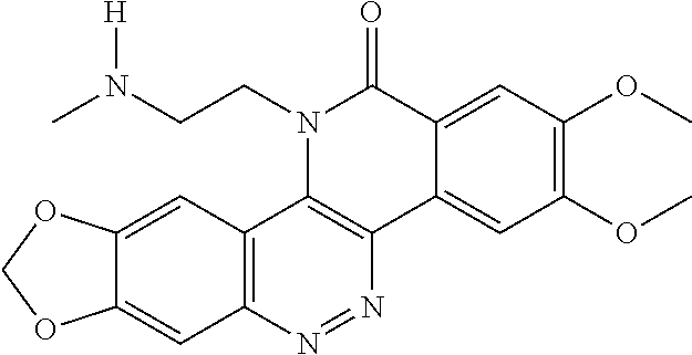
C12=C(N=NC3=C1N(CCN(C)[H])C(=O)C1=CC(OC)=C(OC)C=C31)C=C1C(=C2)OCO1
